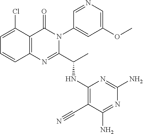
C1=C(Cl)C2=C(C=C1)N=C(C(C)NC1=C(C#N)C(N)=NC(N)=N1)N(C1=CC(OC)=CN=C1)C2=O
